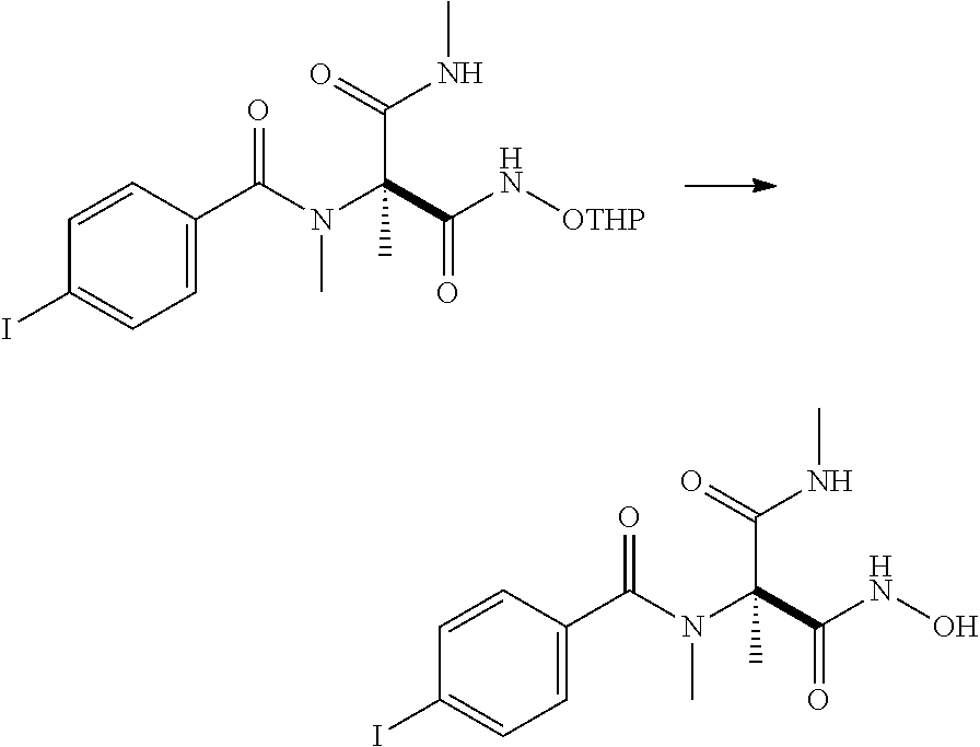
C1=CC(I)=CC=C1C(N(C)C(C(=O)N[OTHP])(C(=O)NC)C)=O.C1=CC(I)=CC=C1C(N(C)C(C(=O)NO)(C(=O)NC)C)=O
